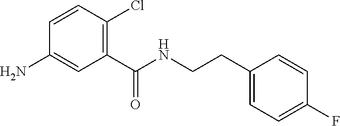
C1(C(NCCC2=CC=C(F)C=C2)=O)=C(Cl)C=CC(N)=C1
